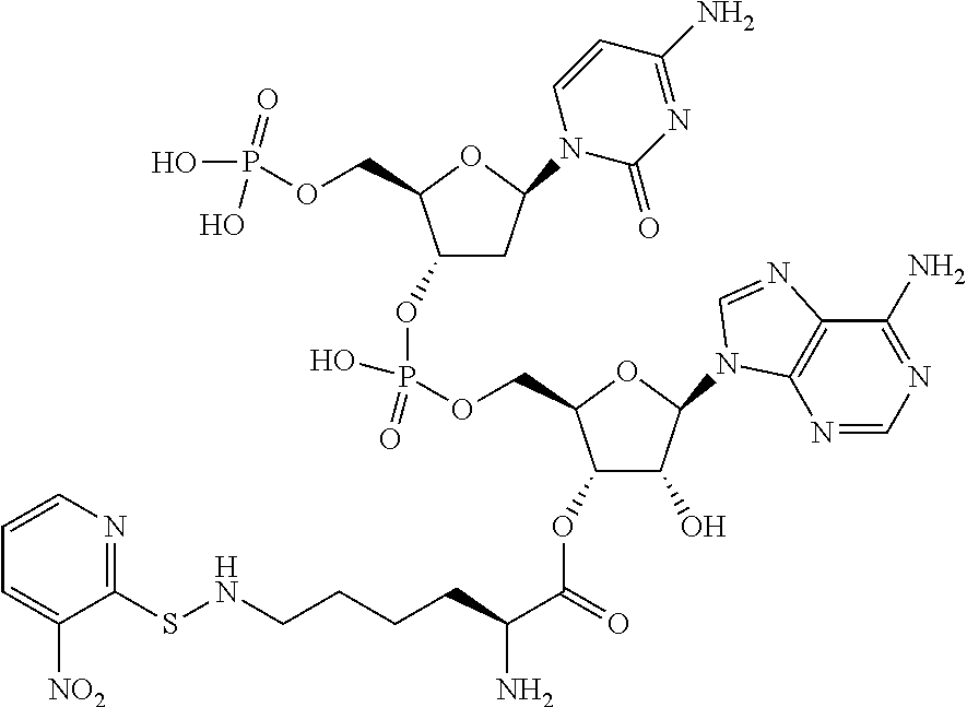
S(NCCCCC(C(=O)OC1C(O)C(N2C3=C(C(N)=NC=N3)N=C2)OC1COP(OC1CC(N2C(=O)N=C(N)C=C2)OC1COP(=O)(O)O)(O)=O)N)C1=NC=CC=C1[NO2]
